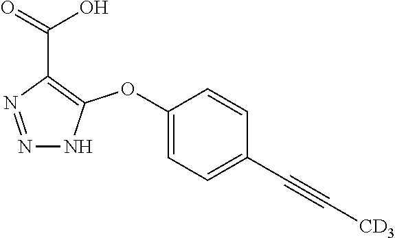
C1(OC2=C(C(=O)O)N=NN2)=CC=C(C#C[CD3])C=C1
